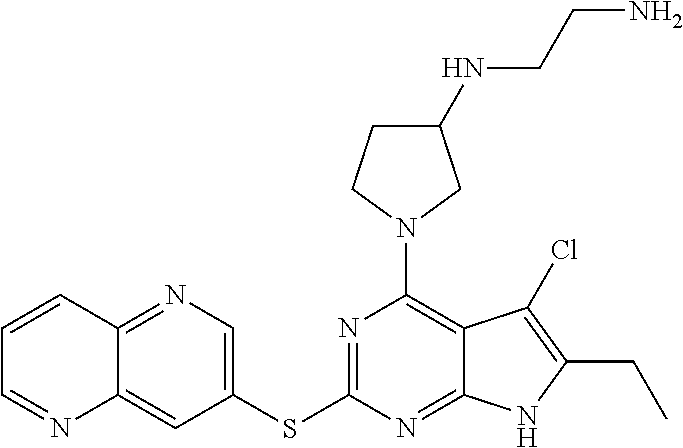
C12=NC=C(SC3=NC(N4CC(NCCN)CC4)=C4C(=N3)NC(CC)=C4Cl)C=C1N=CC=C2
